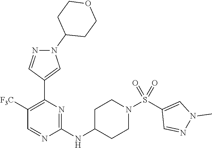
N(C1=NC(C2=CN(C3CCOCC3)N=C2)=C([F3C])C=N1)C1CCN(S(C2=CN(C)N=C2)(=O)=O)CC1
